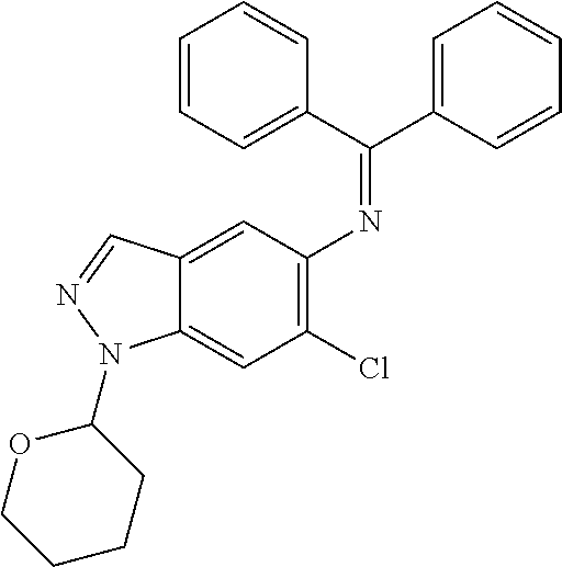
C12=CC(N=C(C3=CC=CC=C3)C3=CC=CC=C3)=C(Cl)C=C1N(C1OCCCC1)N=C2
